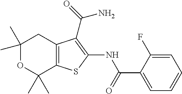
C1(C)(C)OC(C)(C)C2=C(C1)C(C(N)=O)=C(NC(C1=CC=CC=C1F)=O)S2
